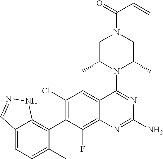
C12=CC=C(C)C(C3=C(Cl)C=C4C(=C3F)N=C(N)N=C4N3C(C)CN(C(=O)C=C)CC3C)=C1NN=C2
